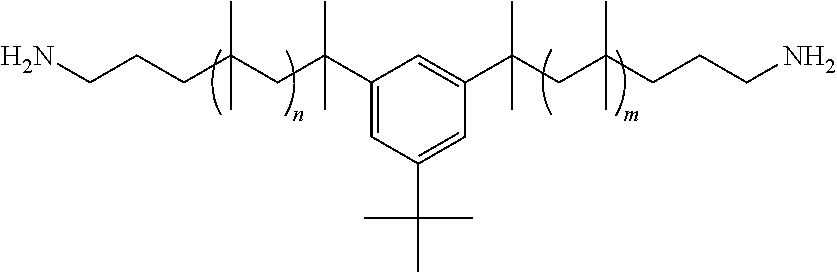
C1(C(CC(CCCN)(C)C)(C)C)=CC(C(C)(C)C)=CC(C(CC(CCCN)(C)C)(C)C)=C1
